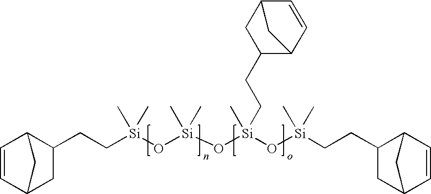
C([Si](O[Si](O[Si](O[Si](CCC1CC2C=CC1C2)(C)C)(C)CCC1C2C=CC(C1)C2)(C)C)(C)C)CC1C2C=CC(C1)C2
